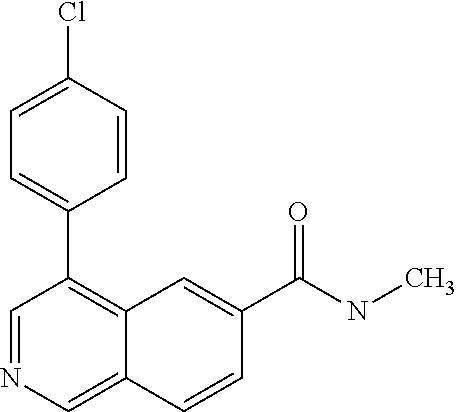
C1(Cl)=CC=C(C2=C3C(=CN=C2)C=CC(C(NC)=O)=C3)C=C1
